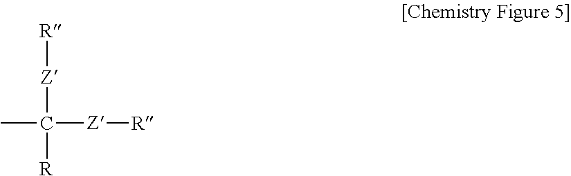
CC([Z][R])([Z][R])[R]
